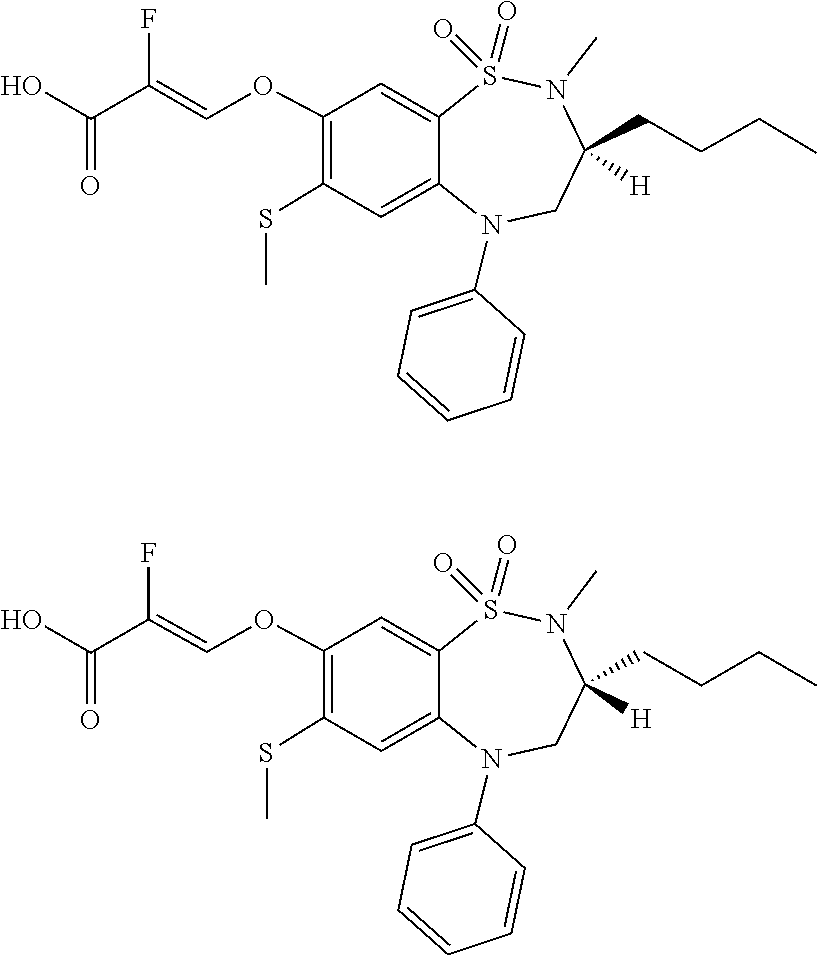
CN1S(=O)(=O)C2=CC(OC=C(F)C(=O)O)=C(SC)C=C2N(C2=CC=CC=C2)CC1(CCCC)[H].CN1C(CCCC)([H])CN(C2=CC=CC=C2)C2=CC(SC)=C(OC=C(F)C(=O)O)C=C2S1(=O)=O
